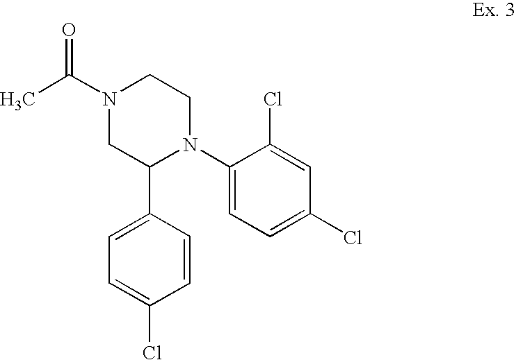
C1=C(Cl)C=CC(C2N(C3=CC=C(Cl)C=C3Cl)CCN(C(C)=O)C2)=C1
